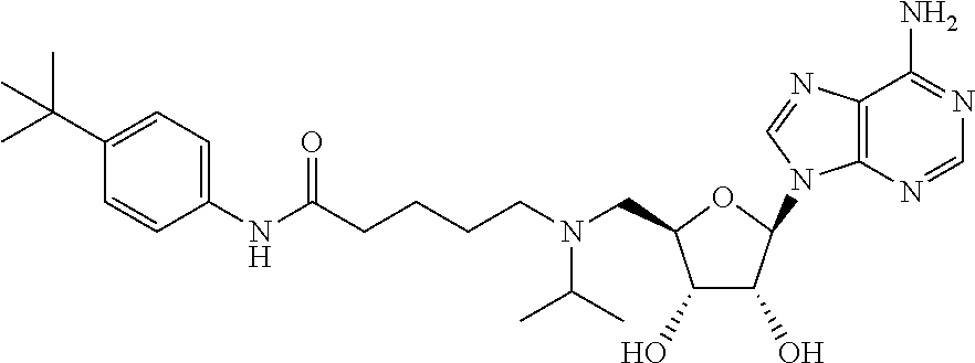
C(C1C(O)C(O)C(N2C3=C(C(N)=NC=N3)N=C2)O1)N(CCCCC(NC1=CC=C(C(C)(C)C)C=C1)=O)C(C)C
